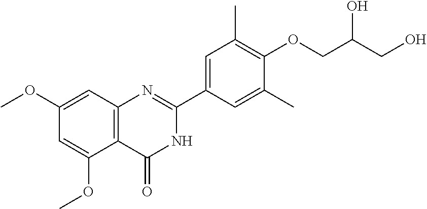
C1=C(OC)C2=C(C=C1OC)N=C(C1=CC(C)=C(OCC(CO)O)C(C)=C1)NC2=O
